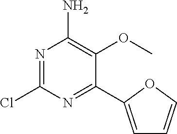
N1=C(Cl)N=C(C2=CC=CO2)C(OC)=C1N
